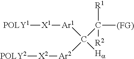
[X1]([POLY1])[Ar1]C([Ar2][X2][POLY2])(C([R2])([R1])[(FG)])[Ha]
